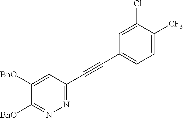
N1=C(C#CC2=CC=C([CF3])C(Cl)=C2)C=C([BnO])C([BnO])=N1
